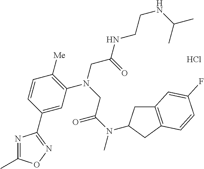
Cl.C1=C(C2=NOC(C)=N2)C=CC([Me])=C1N(CC(NCCNC(C)C)=O)CC(N(C)C1CC2=C(C1)C=CC(F)=C2)=O
